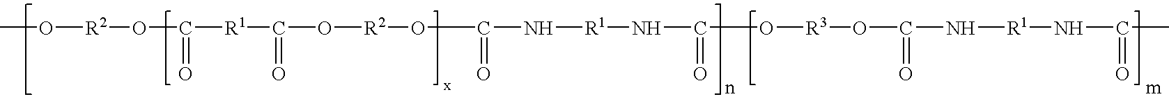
CO[R2]OC([R1]C(O[R2]OC(N[R1]NC(=O)O[R3]OC(=O)N[R1]NC(C)=O)=O)=O)=O
